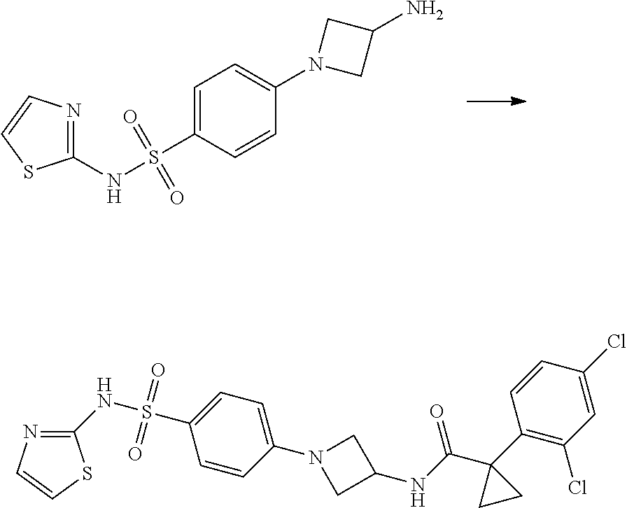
C1(NS(=O)(=O)C2=CC=C(N3CC(N)C3)C=C2)=NC=CS1.C1=CC(N2CC(NC(C3(C4=C(Cl)C=C(Cl)C=C4)CC3)=O)C2)=CC=C1S(NC1=NC=CS1)(=O)=O
